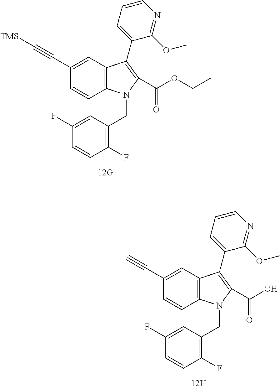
C12=C(N(CC3=C(F)C=CC(F)=C3)C(C(O)=O)=C1C1=CC=CN=C1OC)C=CC(C#C)=C2.C12=C(N(CC3=C(F)C=CC(F)=C3)C(C(OCC)=O)=C1C1=CC=CN=C1OC)C=CC(C#C[TMS])=C2
